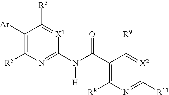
C1([R9])=[X2]C([R11])=NC([R8])=C1C(N(C1=NC([R5])=C([Ar])C([R6])=[X1]1)[H])=O
